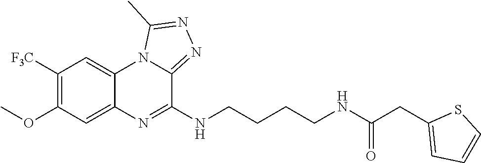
COC1=C([F3C])C=C2C(=C1)N=C(NCCCCNC(CC1=CC=CS1)=O)C1=NN=C(C)N21
